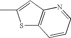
S1C2=C(C=C1C)N=CC=C2
